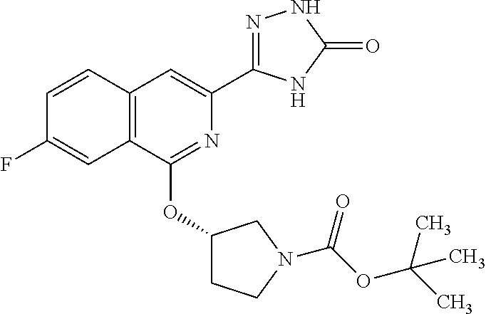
N1=C(OC2CCN(C(OC(C)(C)C)=O)C2)C2=C(C=C1C1=NNC(=O)N1)C=CC(F)=C2
